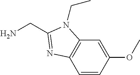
C1=CC(OC)=CC2=C1N=C(CN)N2CC
